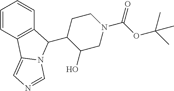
C1=CC2=C(C=C1)C(C1C(O)CN(C(OC(C)(C)C)=O)CC1)N1C2=CN=C1
